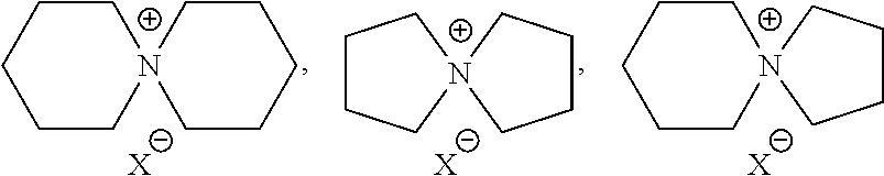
C1CC[N+]2(C1)CCCC2.[X].[N+]12(CCCCC1)CCCCC2.[X].[N+]12(CCCCC1)CCCC2.[X]
